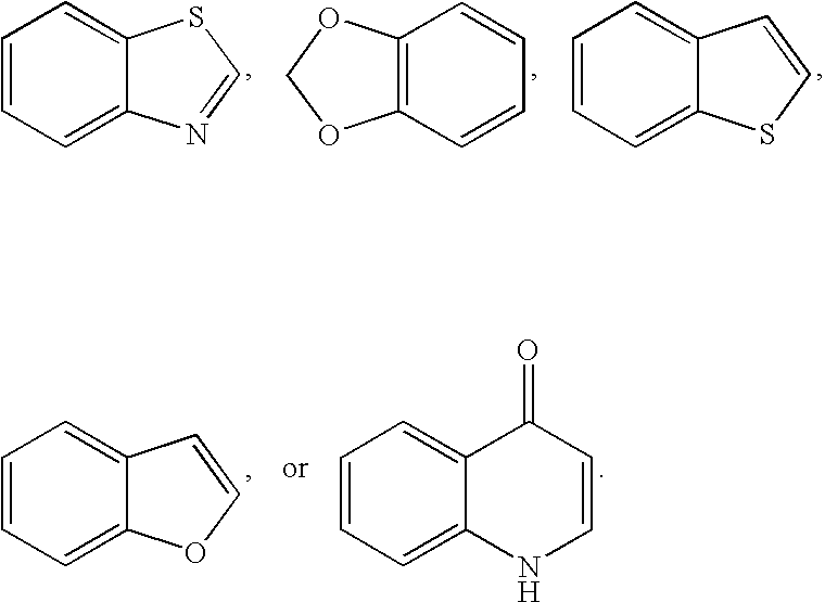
C1=CC=C2C(=C1)SC=N2.C12=C(OCO1)C=CC=C2.C1=CC=C2C(=C1)C=CS2.C1=CC=C2C(=C1)C=CO2.C1=CC=C2C(=C1)C(=O)C=CN2
